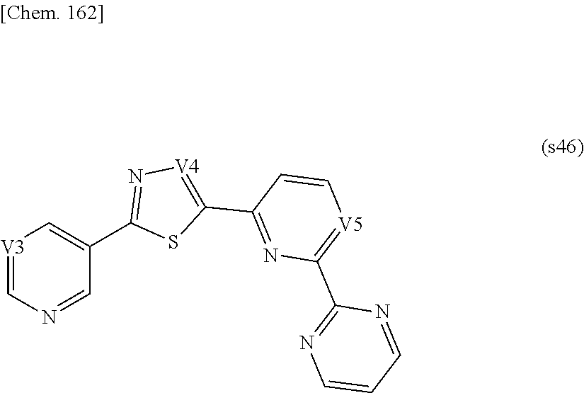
[V3]1=CN=CC(C2=N[V4]=C(C3=NC(C4=NC=CC=N4)=[V5]C=C3)S2)=C1
